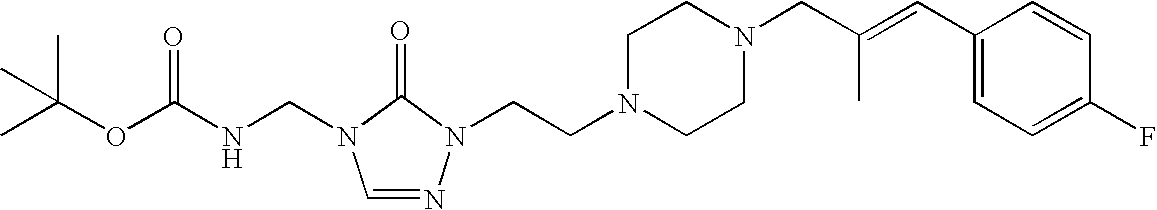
C(N1C=NN(CCN2CCN(CC(=CC3=CC=C(F)C=C3)C)CC2)C1=O)NC(OC(C)(C)C)=O
